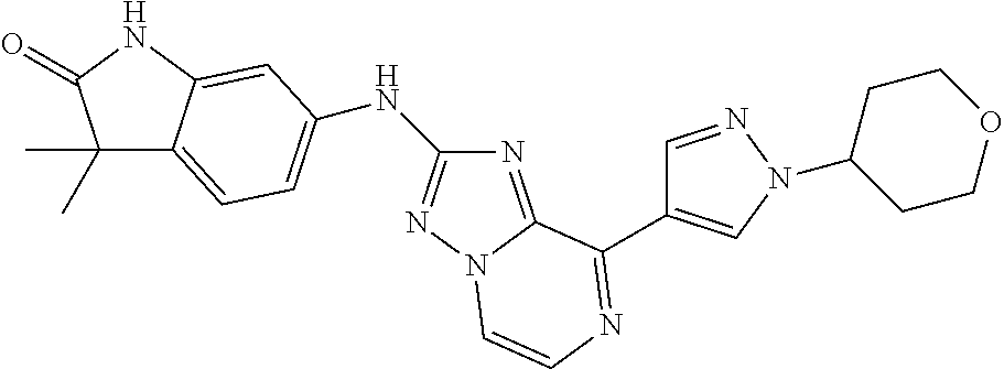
C1(C)(C)C2=CC=C(NC3=NN4C(=N3)C(C3=CN(C5CCOCC5)N=C3)=NC=C4)C=C2NC1=O
